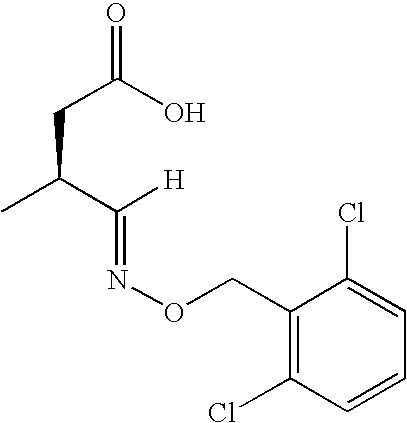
O=C(O)CC(C)C(=NOCC1=C(Cl)C=CC=C1Cl)[H]
